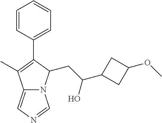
C12=CN=CN1C(CC(C1CC(OC)C1)O)C(C1=CC=CC=C1)=C2C
